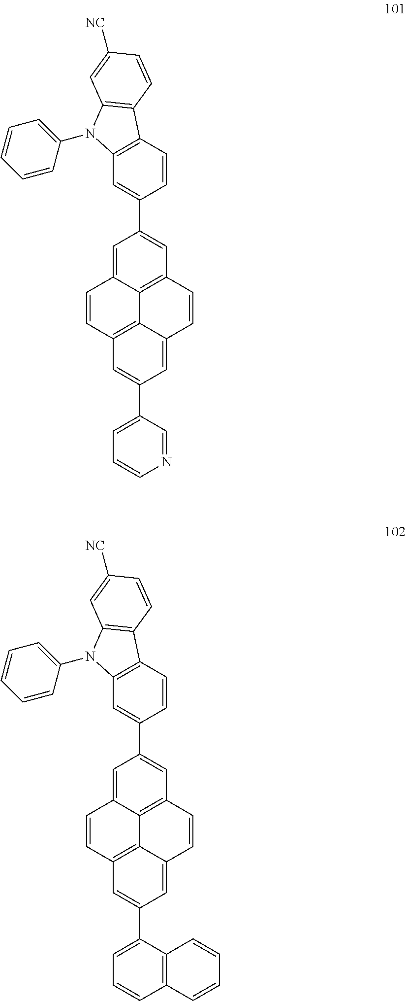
C1=C2C3=C(C=C1C1=CC4=C(C=C1)C1=C(N4C4=CC=CC=C4)C=C([NC])C=C1)C=CC1=CC(C4=CC=CN=C4)=CC(=C31)C=C2.C1=C2C3=C(C=C1C1=CC4=C(C=C1)C1=C(N4C4=CC=CC=C4)C=C([NC])C=C1)C=CC1=CC(C4=CC=CC5=C4C=CC=C5)=CC(=C31)C=C2
